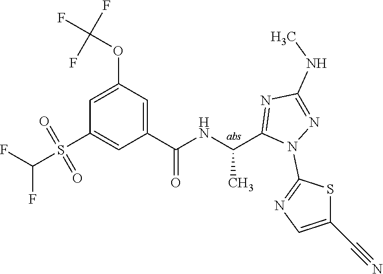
C1=C(OC(F)(F)F)C=C(C(=O)NC(C)C2=NC(NC)=NN2C2=NC=C(C#N)S2)C=C1S(=O)(=O)C(F)F
